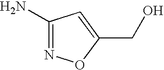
C1(N)=NOC(CO)=C1
